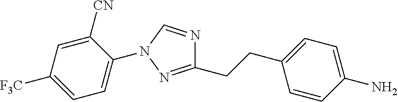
C1=C(N2C=NC(CCC3=CC=C(N)C=C3)=N2)C([CN])=CC([F3C])=C1
